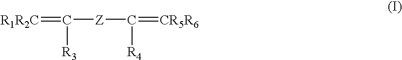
[R1R2C]=C([R3])[Z]C([R4])=[CR5R6]
